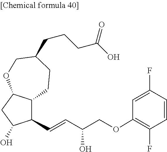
C1(C=CC(COC2=C(F)C=CC(F)=C2)O)C2C(CC1O)OCC(CCCC(O)=O)CC2
